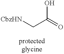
[CbzHN]CC(=O)O
